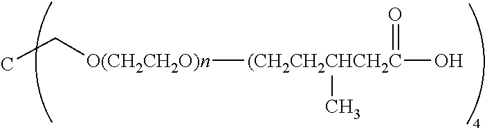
[(CH2CH2CHCH2C]([O(CH2CH2O)n]CC)(O)(C)=O
